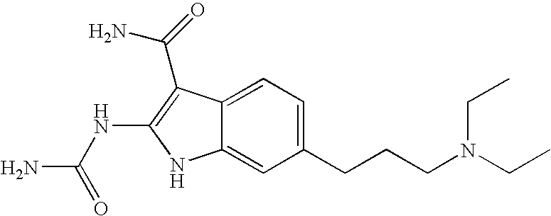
C1(CCCN(CC)CC)=CC=C2C(=C1)NC(NC(N)=O)=C2C(=O)N
